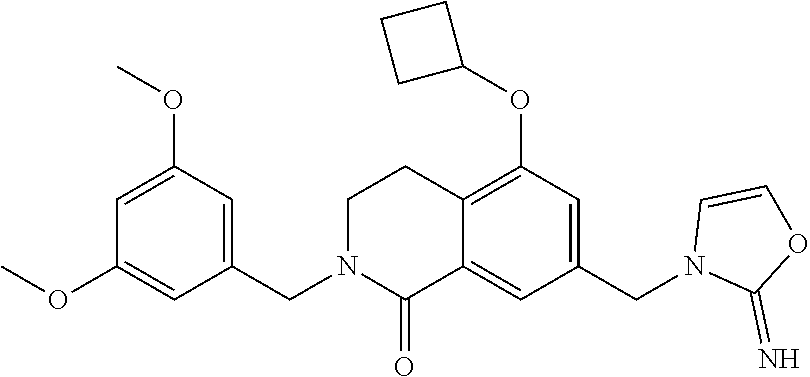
C1(OC)=CC(OC)=CC(CN2C(=O)C3=CC(CN4C(=N)OC=C4)=CC(OC4CCC4)=C3CC2)=C1
